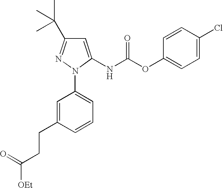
C1=C(NC(OC2=CC=C(Cl)C=C2)=O)N(C2=CC=CC(CCC([OEt])=O)=C2)N=C1C(C)(C)C
